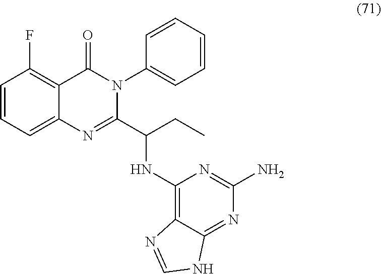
C1=CC=C2C(=C1F)C(=O)N(C1=CC=CC=C1)C(C(NC1=C3C(=NC(N)=N1)NC=N3)CC)=N2
